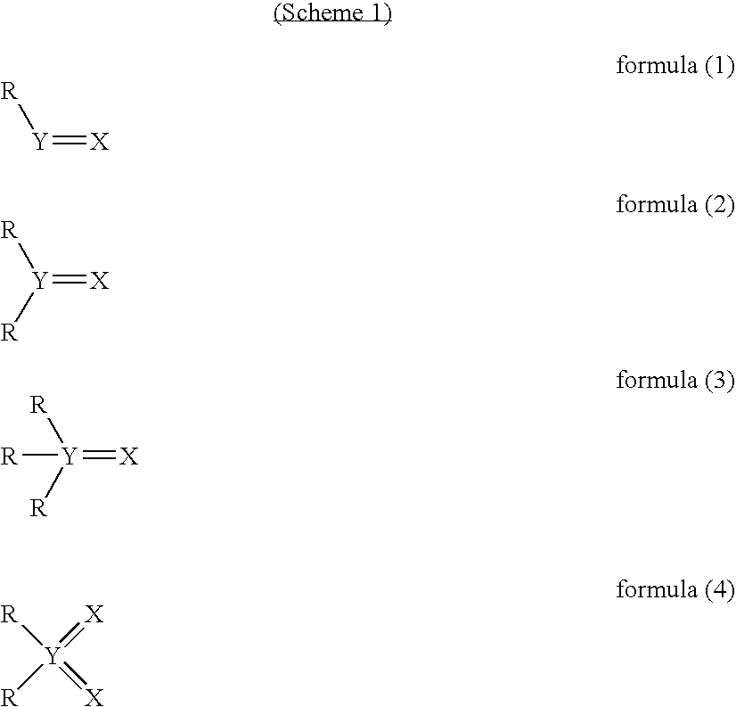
[Y](=[X])[R].[Y](=[X])([R])[R].[Y](=[X])([R])([R])[R].[Y](=[X])([R])([R])=[X]
